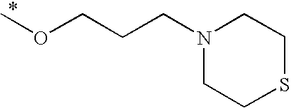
COCCCN1CCSCC1
